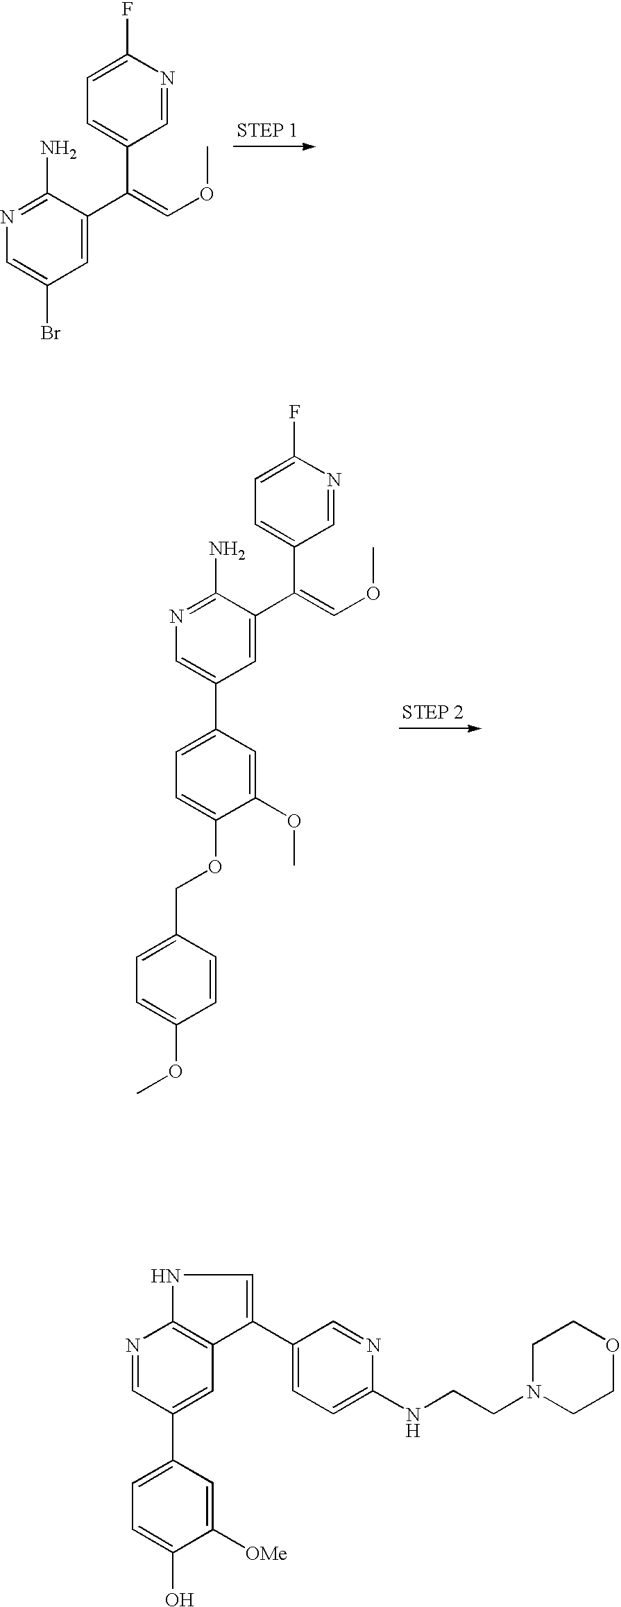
C1(F)=CC=C(C(C2=CC(Br)=CN=C2N)=COC)C=N1.C1(F)=CC=C(C(C2=CC(C3=CC=C(OCC4=CC=C(OC)C=C4)C(OC)=C3)=CN=C2N)=COC)C=N1.N1=CC(C2=CC=C(O)C([OMe])=C2)=CC2=C1NC=C2C1=CC=C(NCCN2CCOCC2)N=C1
